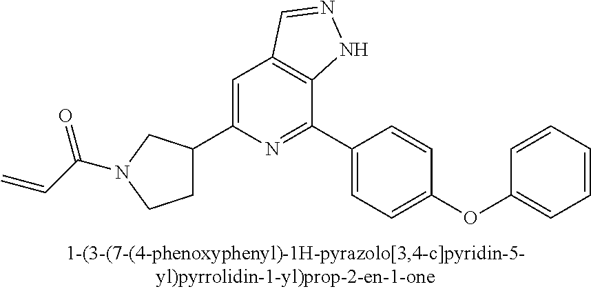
C1(C2CCN(C(C=C)=O)C2)=CC2=C(C(C3=CC=C(OC4=CC=CC=C4)C=C3)=N1)NN=C2
